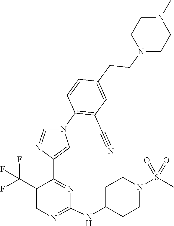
C1(NC2CCN(S(=O)(=O)C)CC2)=NC=C(C(F)(F)F)C(C2=CN(C3=C(C#N)C=C(CCN4CCN(C)CC4)C=C3)C=N2)=N1
